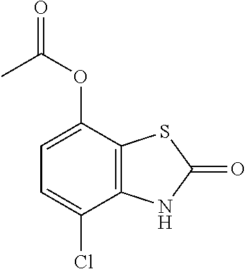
C1=C(Cl)C2=C(C(OC(=O)C)=C1)SC(=O)N2
